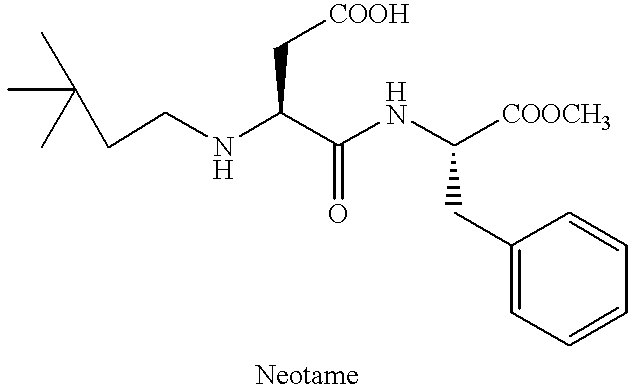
C(C)(C)(C)CCNC(C(NC([COOCH3])CC1=CC=CC=C1)=O)C[COOH]
